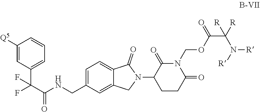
C1=C(CNC(C(C2=CC=CC([Q5])=C2)(F)F)=O)C=C2C(=C1)C(=O)N(C1C(=O)N(COC(C(N([R])[R])([R])[R])=O)C(=O)CC1)C2
